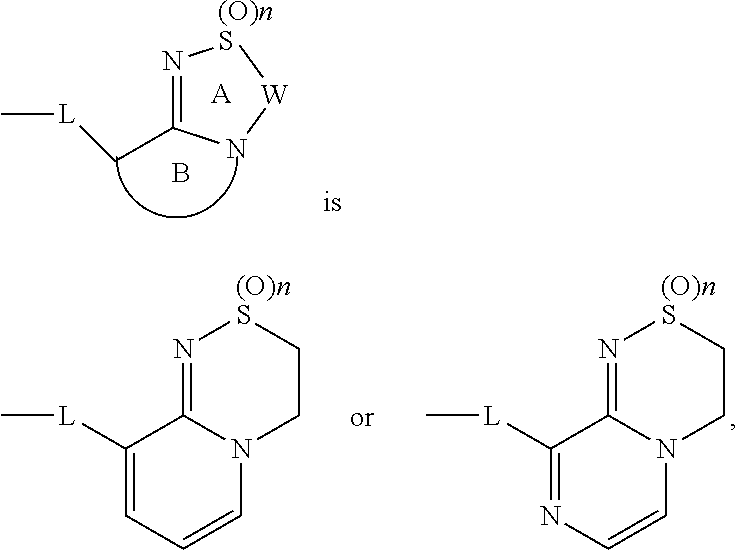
N1=C(C[L]C)N[W][(O)nS]1.[A].B.C1([L]C)=NC=CN2C1=N[(O)nS]CC2.C1([L]C)=CC=CN2C1=N[(O)nS]CC2
